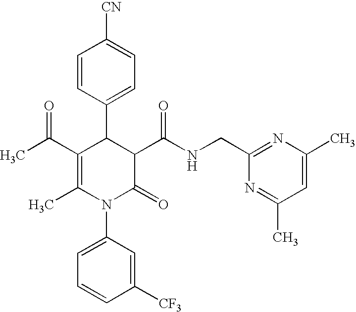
C1=CC(C2C(C(C)=O)=C(C)N(C3=CC=CC([CF3])=C3)C(=O)C2C(NCC2=NC(C)=CC(C)=N2)=O)=CC=C1[CN]
